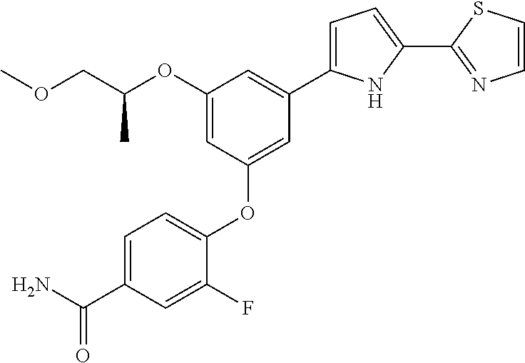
C1(OC(COC)C)=CC(OC2=CC=C(C(N)=O)C=C2F)=CC(C2=CC=C(C3=NC=CS3)N2)=C1
